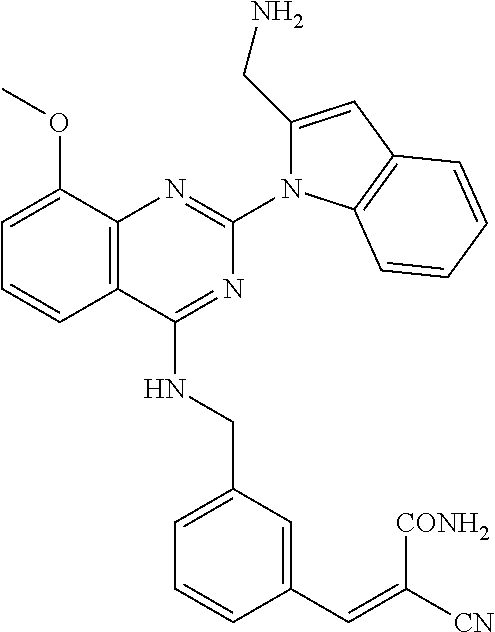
C12=C(C(NCC3=CC=CC(C=C([CN])[CONH2])=C3)=NC(N3C(CN)=CC4=C3C=CC=C4)=N1)C=CC=C2OC
